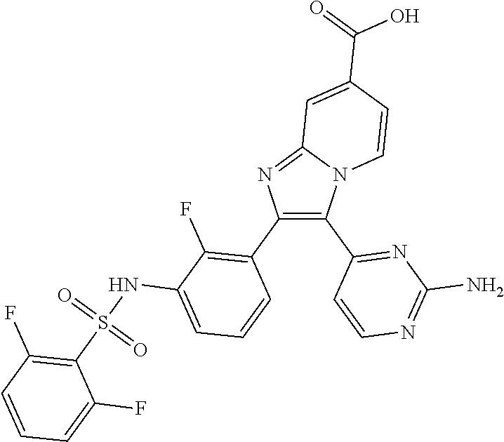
C12=NC(C3=C(F)C(NS(C4=C(F)C=CC=C4F)(=O)=O)=CC=C3)=C(C3=NC(N)=NC=C3)N1C=CC(C(=O)O)=C2
